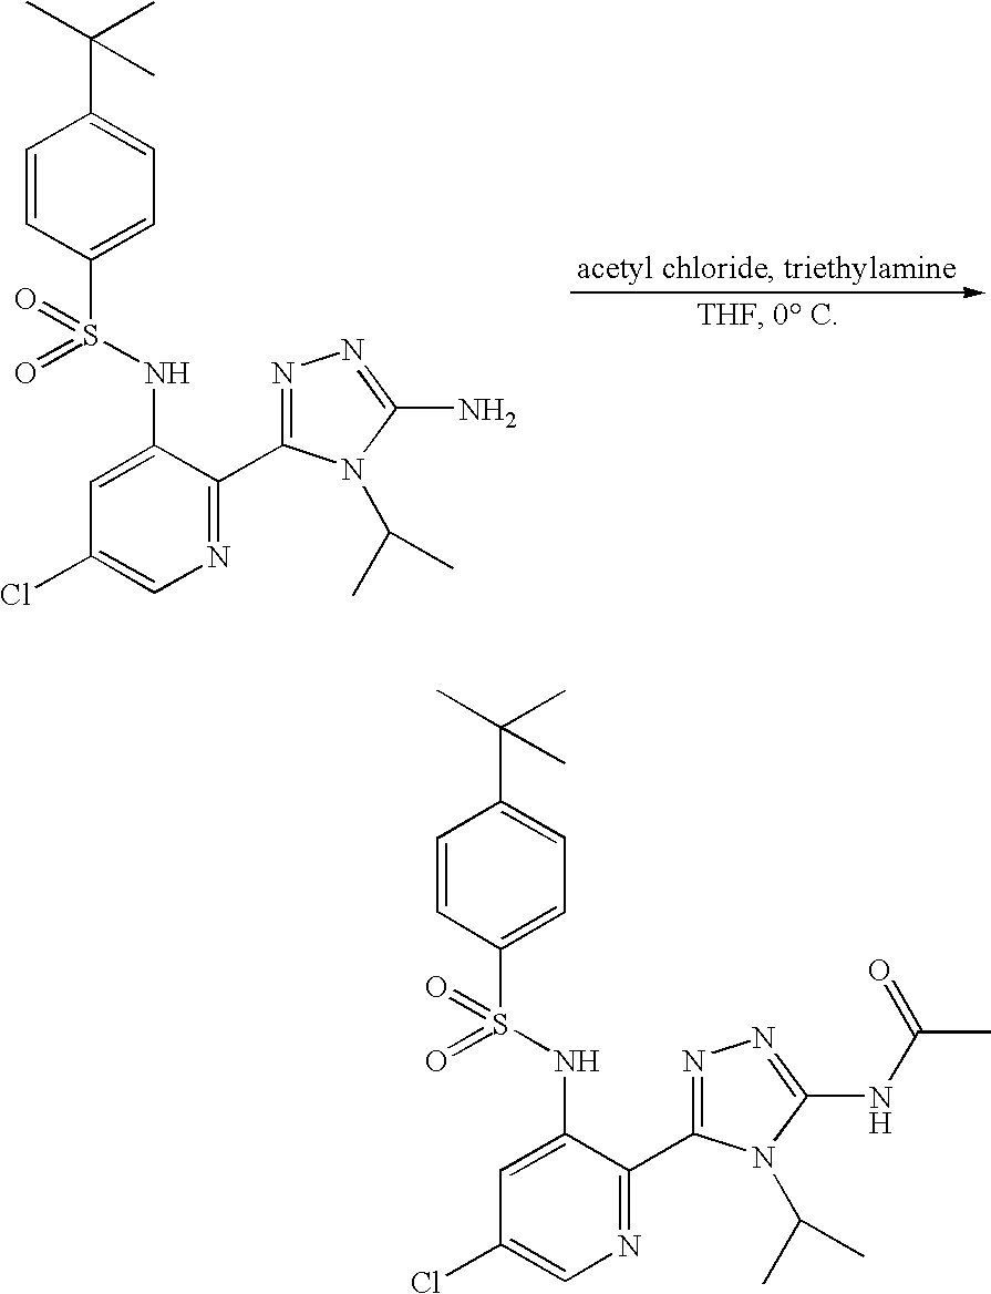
C1=CC(S(NC2=CC(Cl)=CN=C2C2=NN=C(N)N2C(C)C)(=O)=O)=CC=C1C(C)(C)C.C1=CC(S(NC2=CC(Cl)=CN=C2C2=NN=C(NC(=O)C)N2C(C)C)(=O)=O)=CC=C1C(C)(C)C
